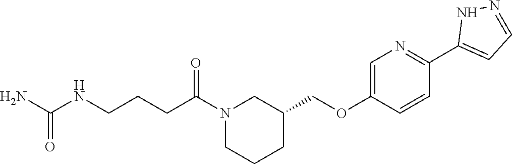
N1(C(CCCNC(N)=O)=O)CCCC(COC2=CN=C(C3=CC=NN3)C=C2)C1
